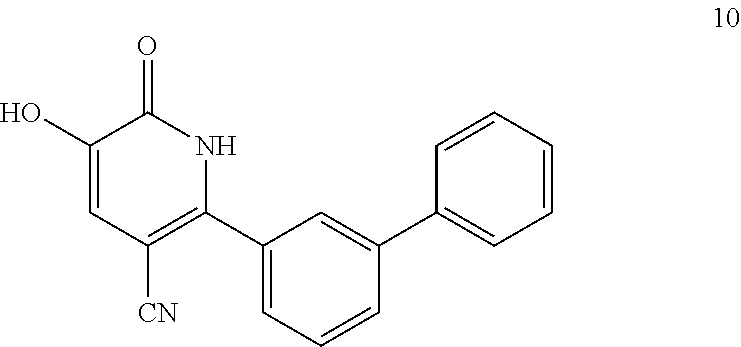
C1(C2=C([CN])C=C(O)C(=O)N2)=CC=CC(C2=CC=CC=C2)=C1
